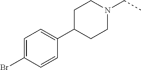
C1(C2CCN(CC)CC2)=CC=C(Br)C=C1
